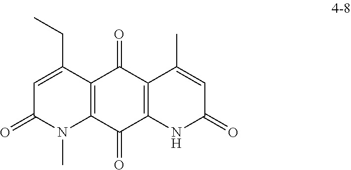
C1=C(CC)C2=C(N(C)C1=O)C(=O)C1=C(C2=O)C(C)=CC(=O)N1
